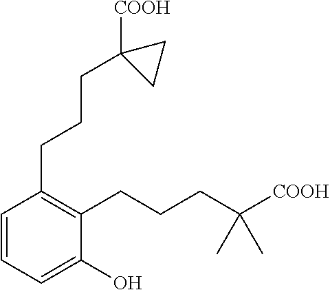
C1=CC=C(O)C(CCCC([COOH])(C)C)=C1CCCC1([COOH])CC1
